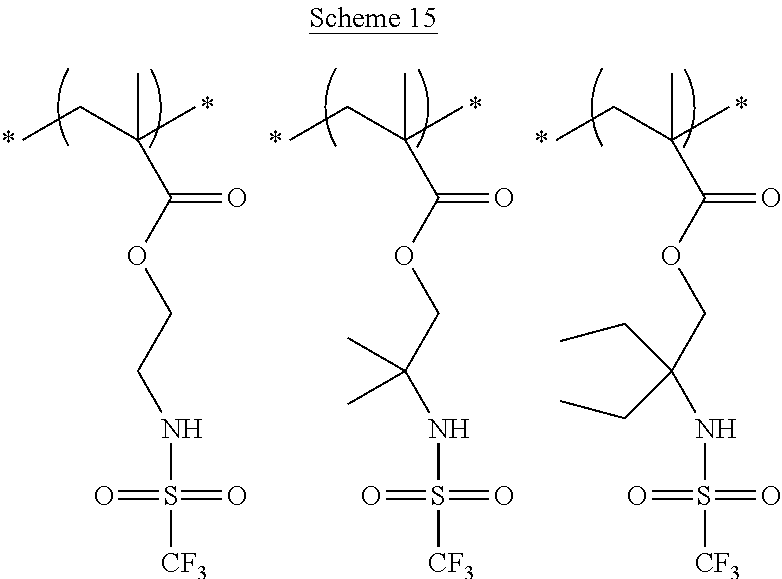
CCC(C)(C)C(OCCNS([CF3])(=O)=O)=O.CCC(C)(C)C(OCC(NS([CF3])(=O)=O)(C)C)=O.CCC(C)(C)C(OCC(NS([CF3])(=O)=O)(CC)CC)=O
